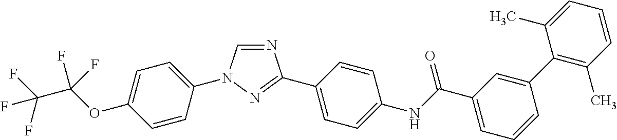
C1=CC(N2C=NC(C3=CC=C(NC(C4=CC=CC(C5=C(C)C=CC=C5C)=C4)=O)C=C3)=N2)=CC=C1OC(C(F)(F)F)(F)F
